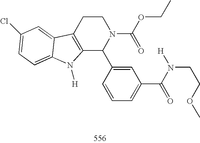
C12=C(CCN(C(OCC)=O)C1C1=CC(C(N([H])CCOC)=O)=CC=C1)C1=CC(Cl)=CC=C1N2[H]
